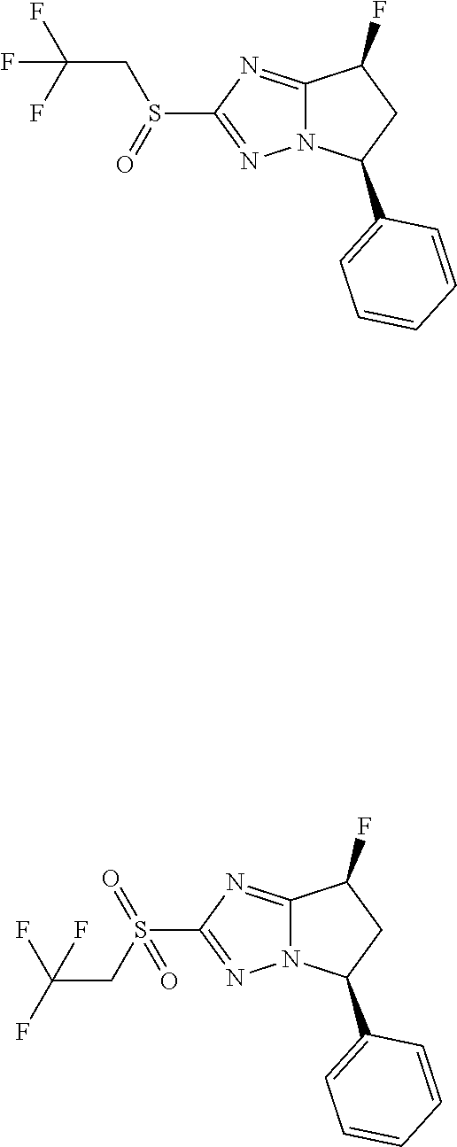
C1(S(=O)CC(F)(F)F)=NN2C(=N1)C(F)CC2C1=CC=CC=C1.C1(S(=O)(CC(F)(F)F)=O)=NN2C(=N1)C(F)CC2C1=CC=CC=C1
